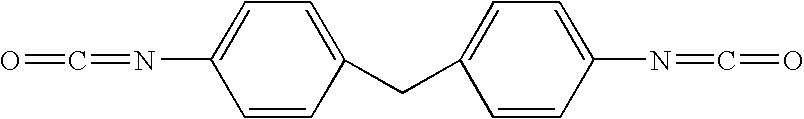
C(=O)=NC1=CC=C(CC2=CC=C(N=C=O)C=C2)C=C1
